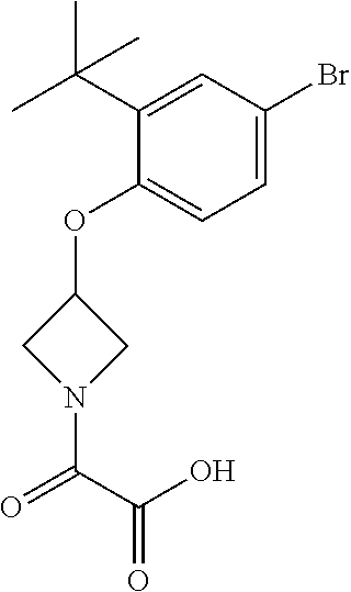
C1(C(C)(C)C)=CC(Br)=CC=C1OC1CN(C(C(=O)O)=O)C1
